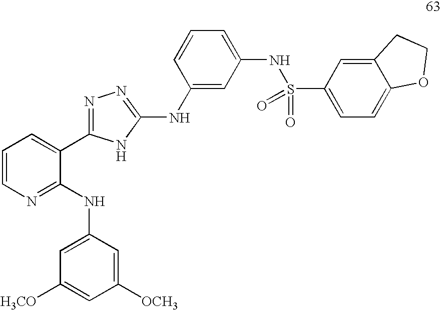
C1(C2=NN=C(NC3=CC(NS(C4=CC=C5C(=C4)CCO5)(=O)=O)=CC=C3)N2)=CC=CN=C1NC1=CC([H3CO])=CC([OCH3])=C1
